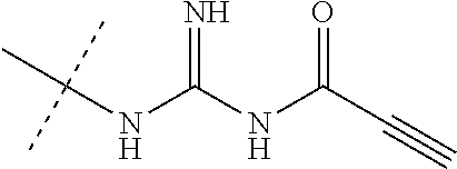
CC(NC(NC(C#C)=O)=N)(C)C
